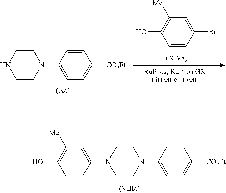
N1(C2=CC([Me])=C(O)C=C2)CCN(C2=CC=C([CO2Et])C=C2)CC1.C1(Br)=CC([Me])=C(O)C=C1.N1CCN(C2=CC=C([CO2Et])C=C2)CC1
